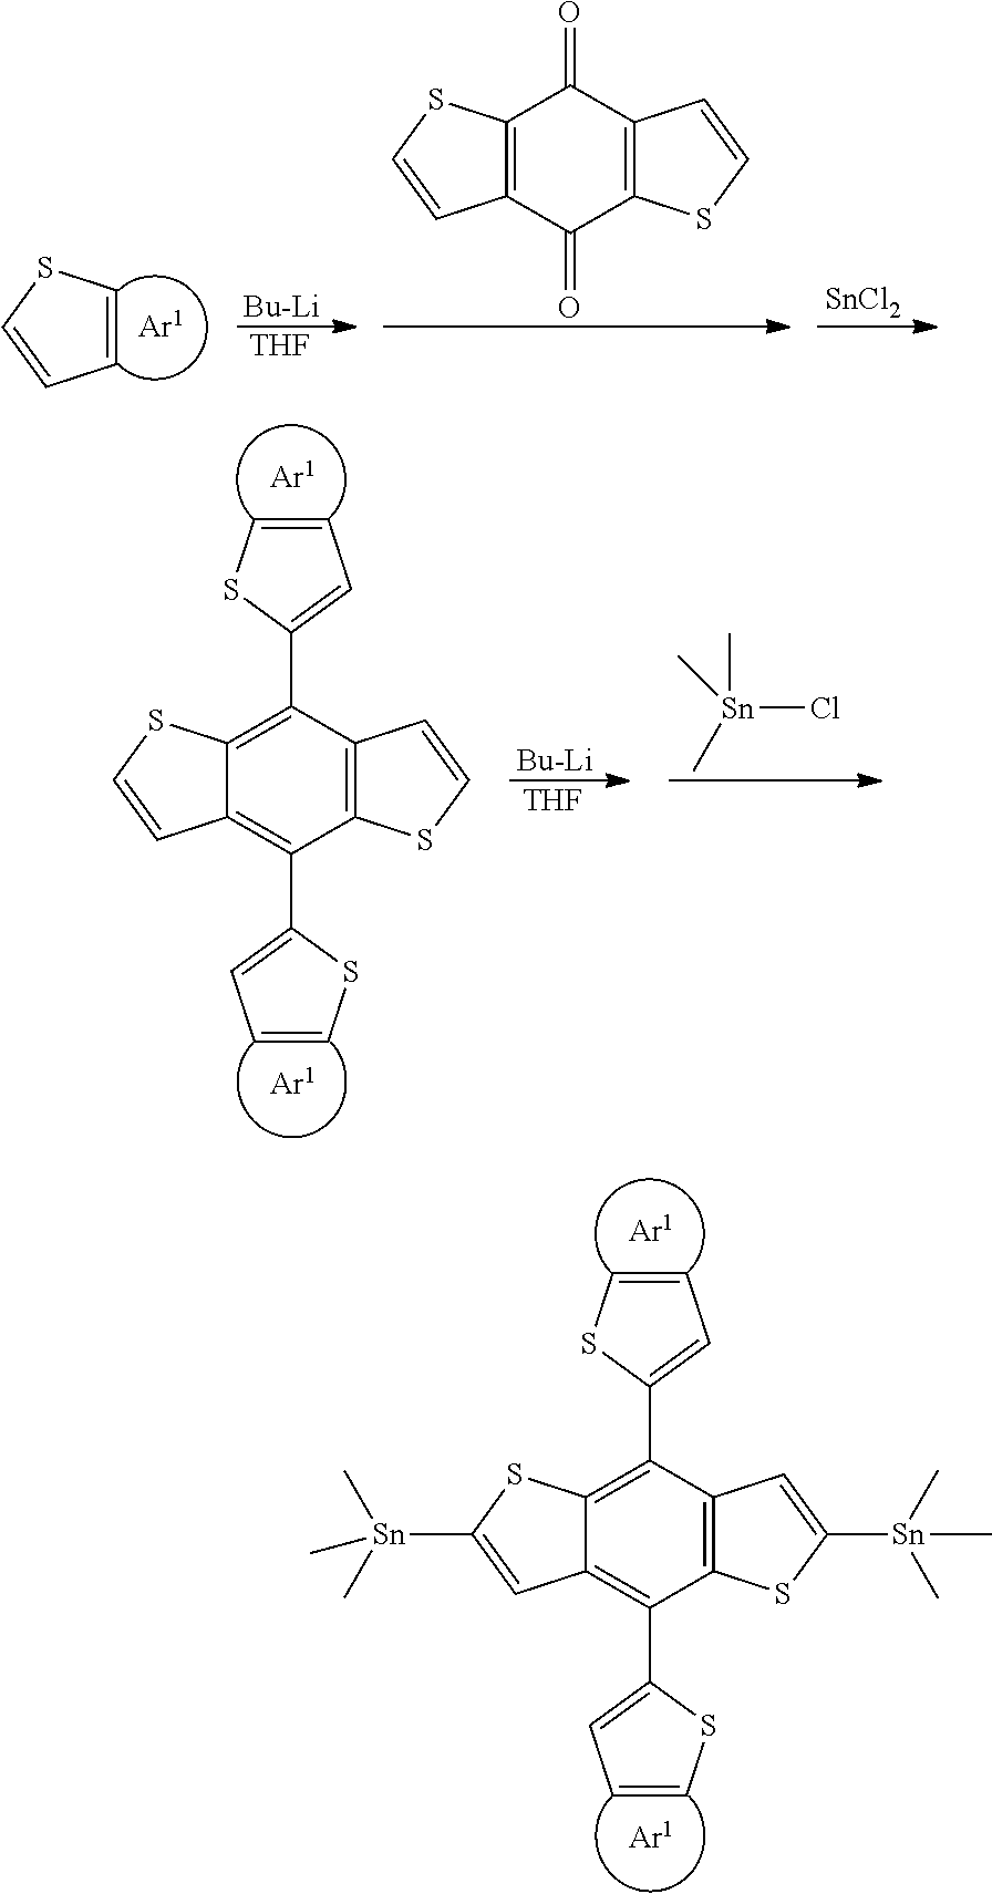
C12=C(C3=CC=CS3)C3=C(C(C4=CC=CS4)=C1C=C([Sn](C)(C)C)S2)SC([Sn](C)(C)C)=C3.C1=CSC=C1.[Bu-Li].[THF].[SnCl2].C12=C(C(=O)C3=C(C1=O)C=CS3)C=CS2.C12=C(C3=CC=CS3)C3=C(C(C4=CC=CS4)=C1C=CS2)SC=C3.[Bu-Li].[THF].[Sn](Cl)(C)(C)C
